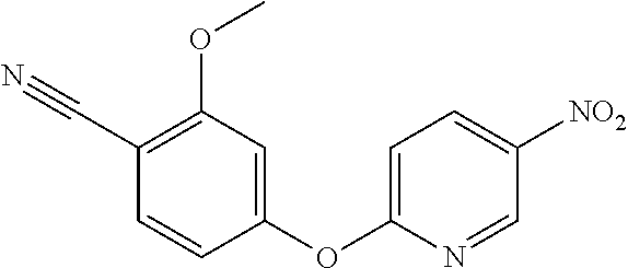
C1(C#N)=C(OC)C=C(OC2=CC=C([NO2])C=N2)C=C1
